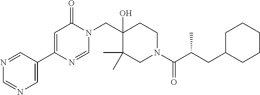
N1=CC(C2=CC(=O)N(CC3(O)C(C)(C)CN(C(C(CC4CCCCC4)C)=O)CC3)C=N2)=CN=C1
